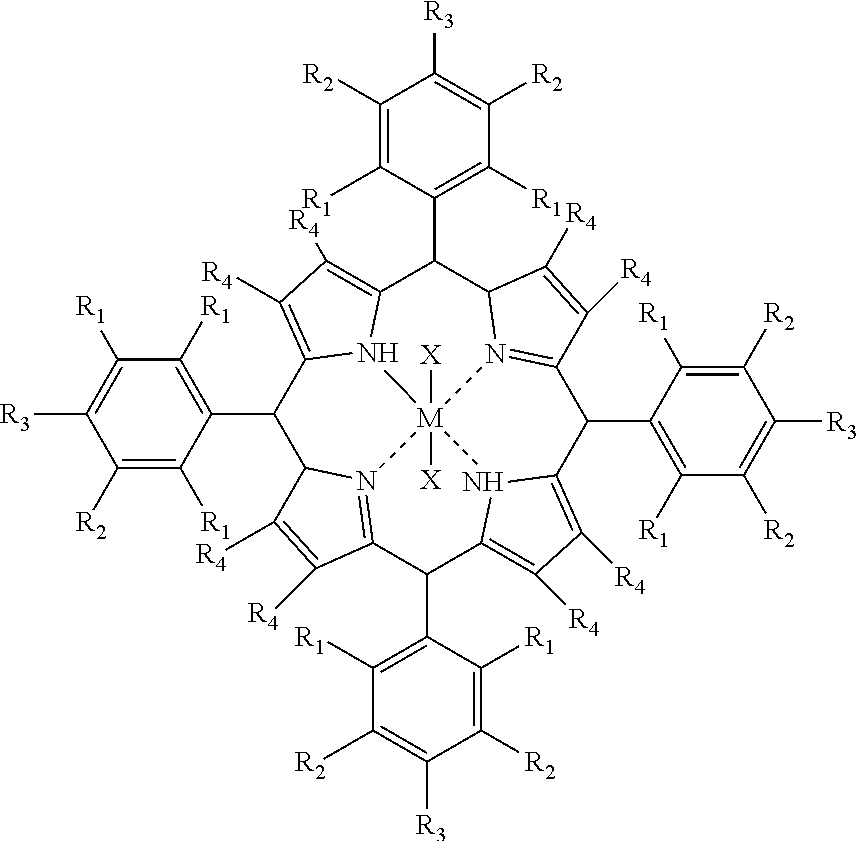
C1(C2=C([R1])C([R1])=C([R3])C([R2])=C2[R1])C2=C([R4])C([R4])=C3N2[M]24([X])([X])N5=C(C([R4])=C([R4])C5C3C3=C([R1])C([R2])=C([R3])C([R2])=C3[R1])C(C3=C([R1])C([R2])=C([R3])C([R2])=C3[R1])C3=C([R4])C([R4])=C(N32)C(C2=C([R1])C([R2])=C([R3])C([R2])=C2[R1])C2=N4C1C([R4])=C2[R4]
